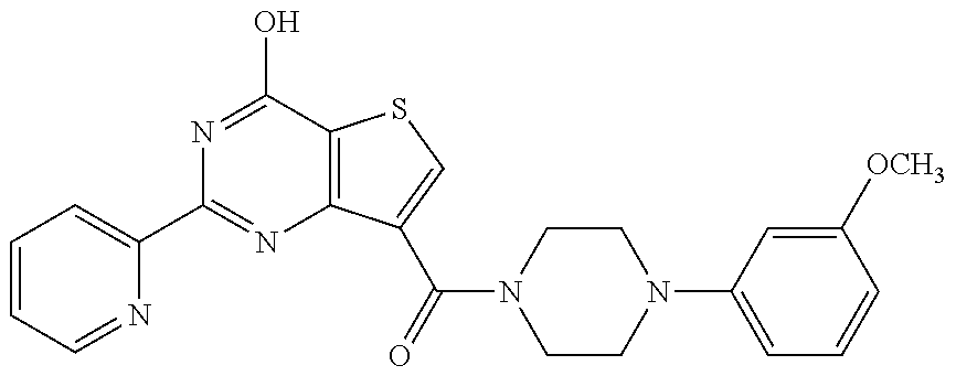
C1(C2=NC3=C(C(O)=N2)SC=C3C(=O)N2CCN(C3=CC=CC([OCH3])=C3)CC2)=CC=CC=N1
